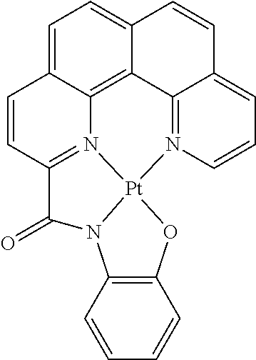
C1=C2C3=C4C(=C1)C=CC1=CC=CN(=C41)[Pt]14N3=C(C=C2)C(=O)N1C1=C(O4)C=CC=C1
